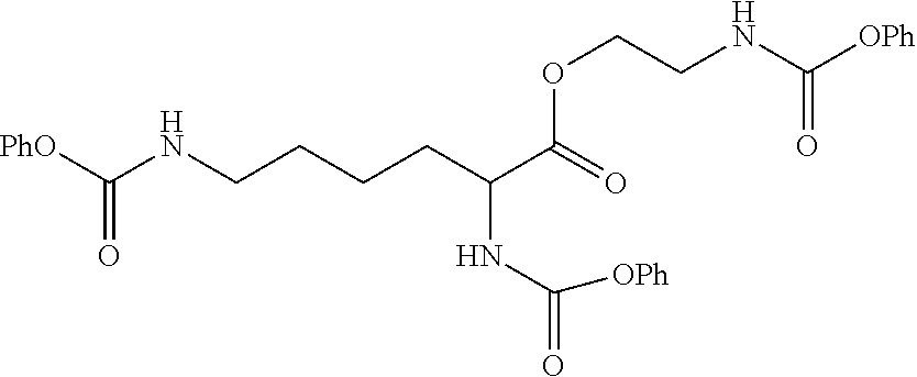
C(COC(C(CCCCNC([PhO])=O)NC(=O)[OPh])=O)NC(=O)[OPh]
